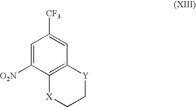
C1=C([O2N])C2=C(C=C1[CF3])[Y]CC[X]2
